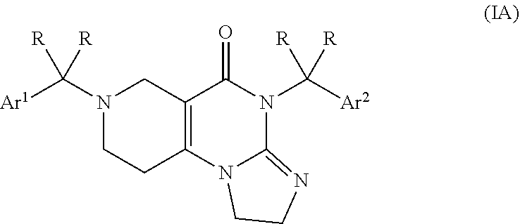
C(N1C2=NCCN2C2=C(C1=O)CN(C([Ar1])([R])[R])CC2)([Ar2])([R])[R]
